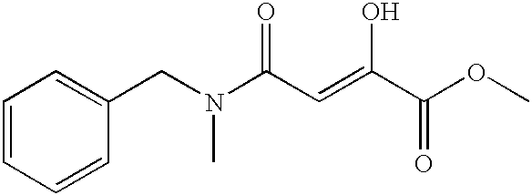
C1=CC=CC(CN(C(C=C(C(OC)=O)O)=O)C)=C1
